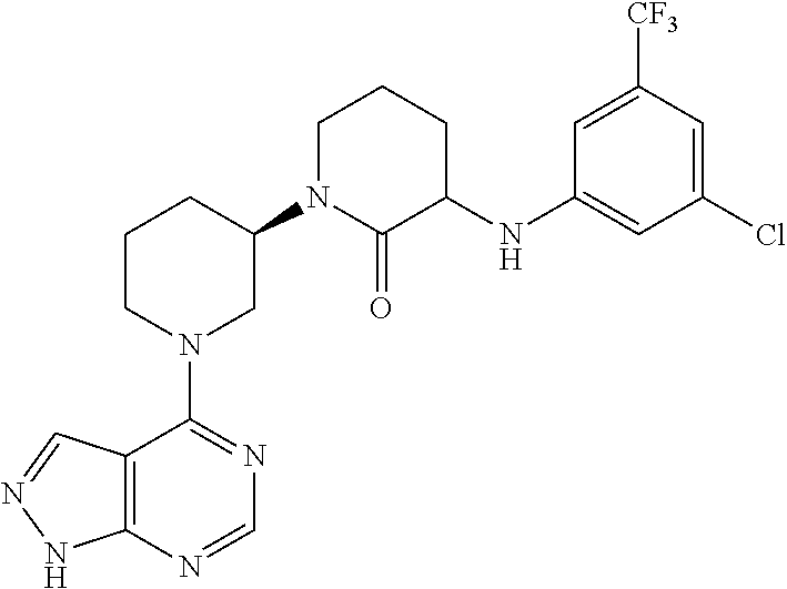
C12=C(N=CN=C1N1CC(N3C(=O)C(NC4=CC(Cl)=CC([CF3])=C4)CCC3)CCC1)NN=C2
